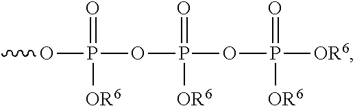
COP(=O)(OP(=O)([OR6])OP([OR6])(=O)[OR6])[OR6]
